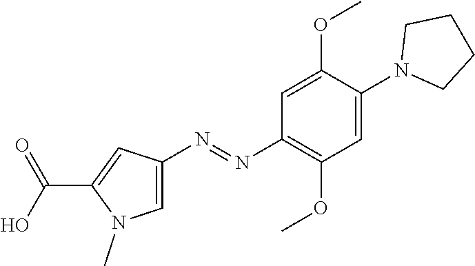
C1=C(OC)C(N2CCCC2)=CC(OC)=C1N=NC1=CN(C)C(C(=O)O)=C1
